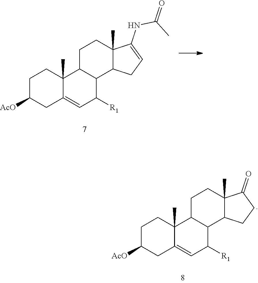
C1C([AcO])CC2=CC([R1])C3C(C2(C)C1)CCC1(C)C3CC=C1NC(=O)C.C1C([AcO])CC2=CC([R1])C3C(C2(C)C1)CCC1(C)C3CCC1=O
